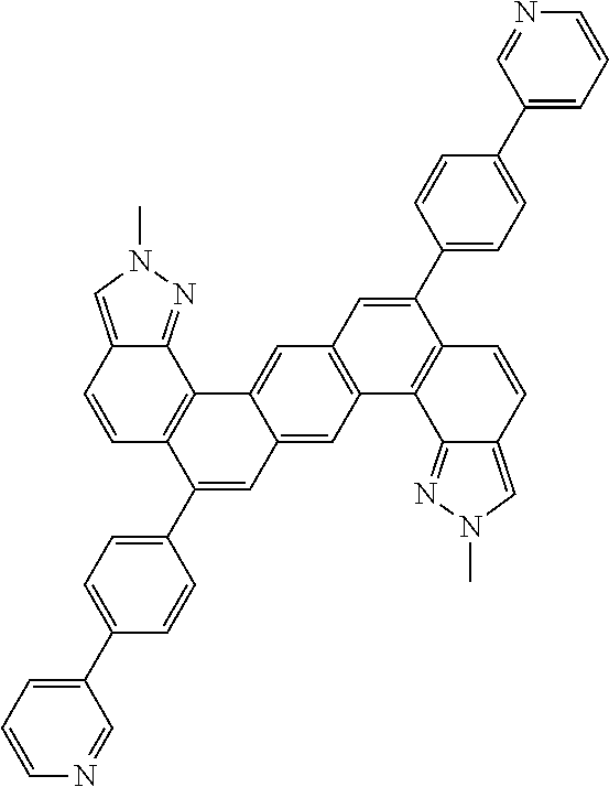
C1=CC2=CN(C)N=C2C2=C1C(C1=CC=C(C3=CC=CN=C3)C=C1)=CC1=CC3=C(C=C21)C=C(C1=CC=C(C2=CC=CN=C2)C=C1)C1=C3C2=NN(C)C=C2C=C1
